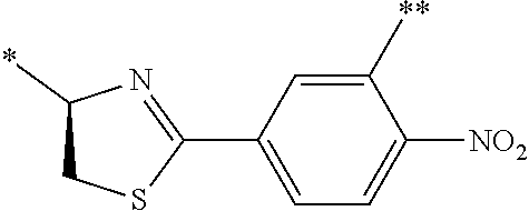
C1(C2=NC(*)CS2)=CC=C([NO2])C([**])=C1
